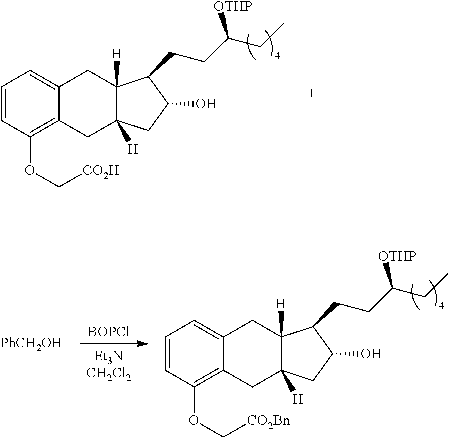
C1=CC(OC[CO2H])=C2C(=C1)CC1([H])C([H])(C2)CC(O)C1CCC(CC)[OTHP].[BOPCl].[Et3NCH2Cl2].C1=CC(OC[CO2Bn])=C2C(=C1)CC1([H])C([H])(C2)CC(O)C1CCC(CC)[OTHP].[PhCH2OH]
